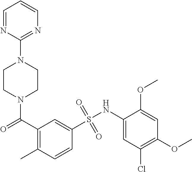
N1(C(=O)C2=C(C)C=CC(S(NC3=CC(Cl)=C(OC)C=C3OC)(=O)=O)=C2)CCN(C2=NC=CC=N2)CC1
